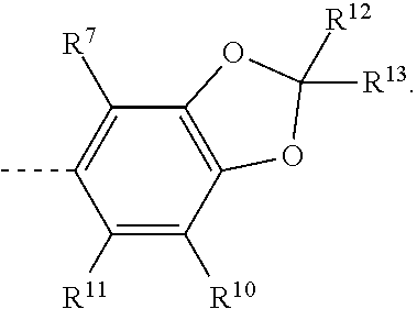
C1([R11])=C([R10])C2=C(C([R7])=C1C)OC([R12])([R13])O2
